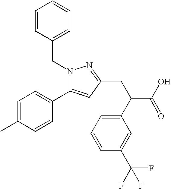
N1(CC2=CC=CC=C2)C(C2=CC=C(C)C=C2)=CC(CC(C2=CC=CC(C(F)(F)F)=C2)C(O)=O)=N1
